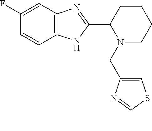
C1=CC2=C(C=C1F)N=C(C1CCCCN1CC1=CSC(C)=N1)N2
